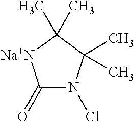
C1(=O)N(Cl)C(C)(C)C(C)(C)[Na+N]1
